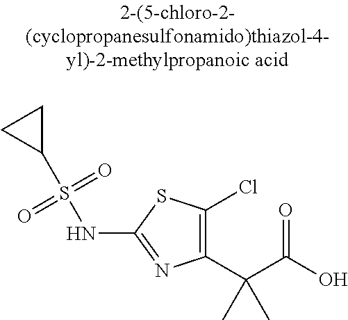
C1(C(C(=O)O)(C)C)=C(Cl)SC(NS(=O)(=O)C2CC2)=N1
